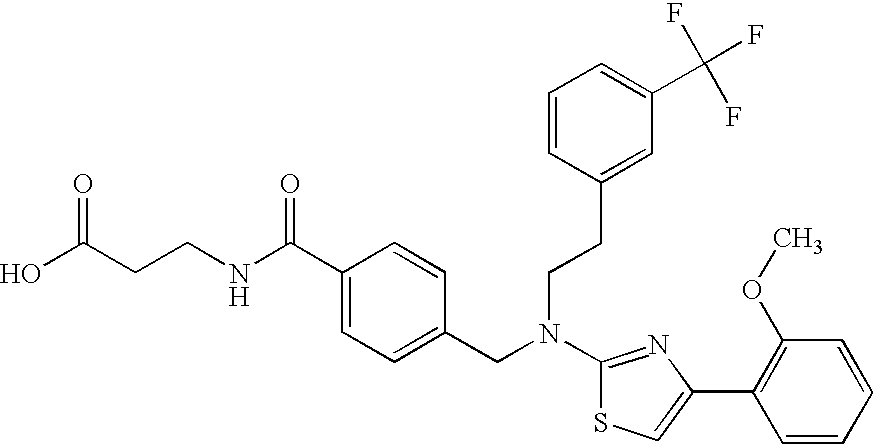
C1(C(NCCC(O)=O)=O)=CC=C(CN(C2=NC(C3=C(OC)C=CC=C3)=CS2)CCC2=CC(C(F)(F)F)=CC=C2)C=C1
